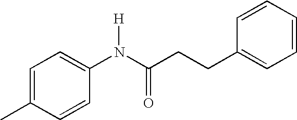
C1=C(C)C=CC(N(C(CCC2=CC=CC=C2)=O)[H])=C1
